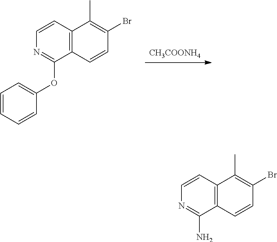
[CH3COONH4].C12=C(C=CC(Br)=C1C)C(OC1=CC=CC=C1)=NC=C2.C12=C(C=CC(Br)=C1C)C(N)=NC=C2
